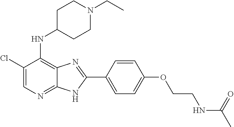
C1(Cl)=CN=C2C(=C1NC1CCN(CC)CC1)N=C(C1=CC=C(OCCNC(C)=O)C=C1)N2
